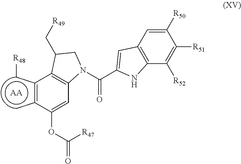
c1(c[R48])=c(c)C(OC([R47])=O)=CC2=C1C(C[R49])CN2C(C1=CC2=C(C([R52])=C([R51])C([R50])=C2)N1)=O.[AA]
